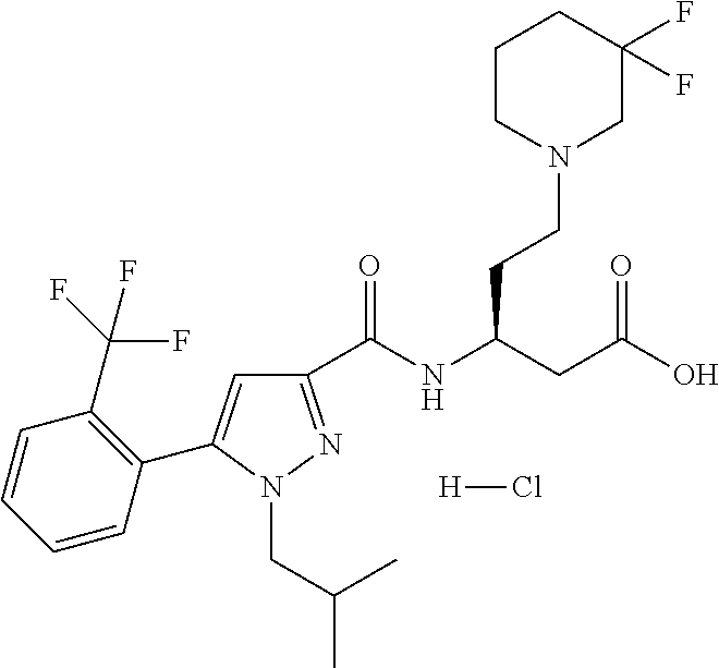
C1(C(NC(CC(O)=O)CCN2CC(F)(F)CCC2)=O)=NN(CC(C)C)C(C2=C(C(F)(F)F)C=CC=C2)=C1.[H]Cl
